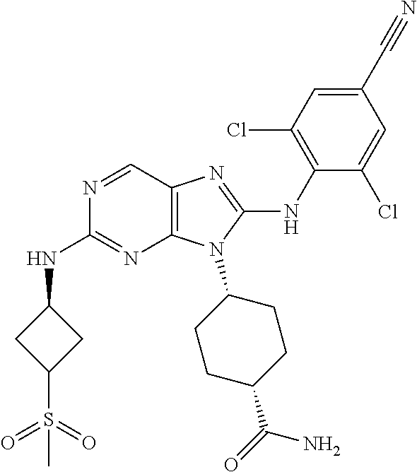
N1=CC2=C(N=C1NC1CC(S(=O)(=O)C)C1)N(C1CCC(C(=O)N)CC1)C(NC1=C(Cl)C=C(C#N)C=C1Cl)=N2
